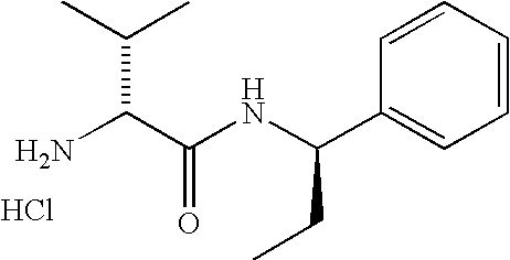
NC(C(NC(C1=CC=CC=C1)CC)=O)C(C)C.Cl
